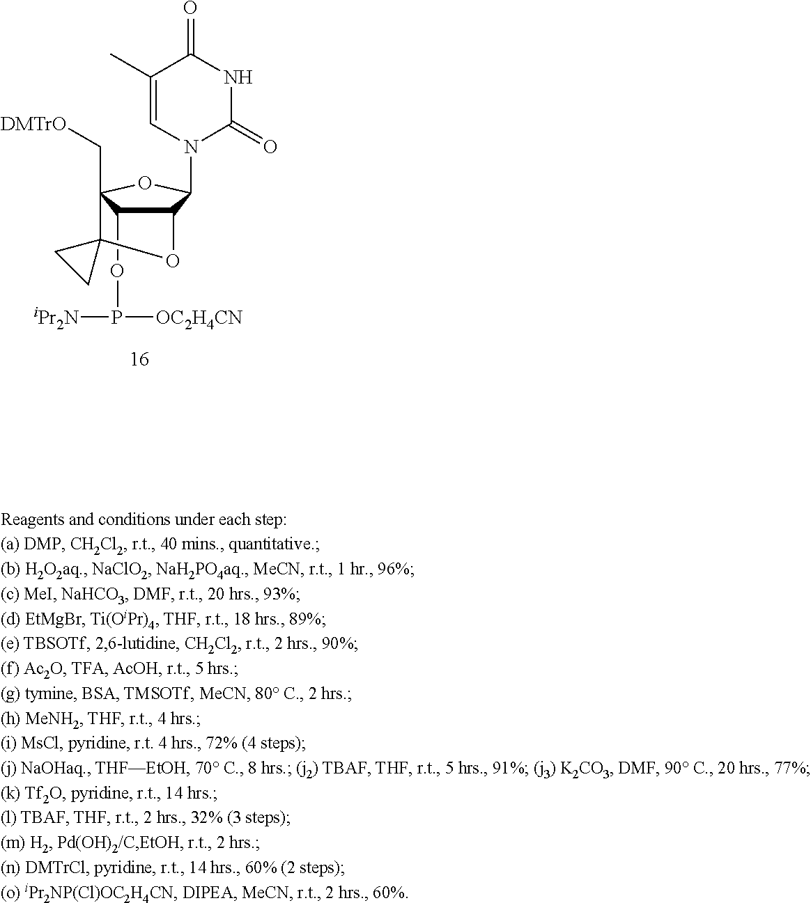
C12C(OP([OC2H4CN])[iPr2N])C(C[DMTrO])(OC1N1C(=O)NC(=O)C(C)=C1)C1(O2)CC1
